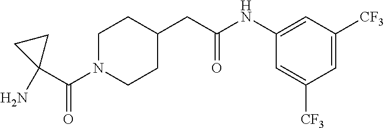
C(N1CCC(CC(NC2=CC([CF3])=CC([CF3])=C2)=O)CC1)(C1(N)CC1)=O
